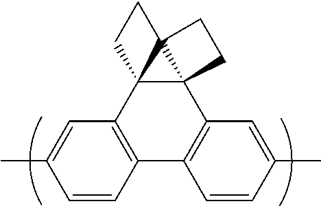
C12=C(C34C5(C6=C1C=CC(C)=C6)C3(CC4)CC5)C=C(C)C=C2
